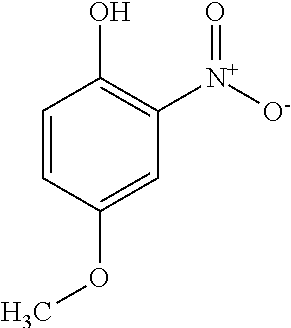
C1=CC(OC)=CC([N+]([O-])=O)=C1O
